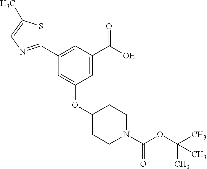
C1=C(C(O)=O)C=C(C2=NC=C(C)S2)C=C1OC1CCN(C(OC(C)(C)C)=O)CC1
